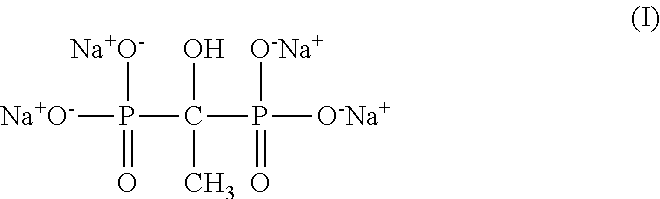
[Na+O-]P(=O)([Na+O-])C(P([O-Na+])([O-Na+])=O)(O)C
